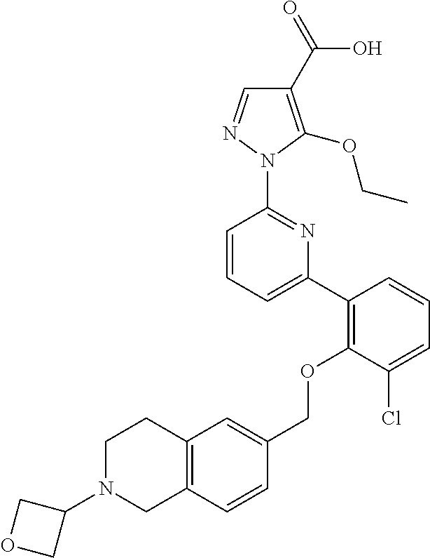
C1(C2=C(OCC3=CC4=C(C=C3)CN(C3COC3)CC4)C(Cl)=CC=C2)=CC=CC(N2N=CC(C(=O)O)=C2OCC)=N1
